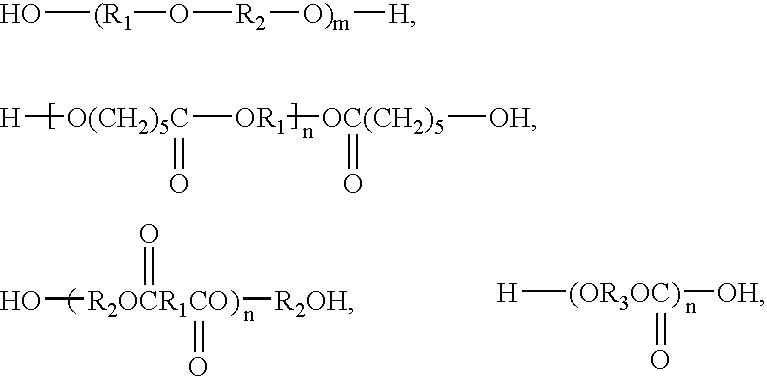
[O(CH2)5C]([H])([OR1][OC(CH2)5](=O)[OH])=O.[R2OCR1CO)](O)([R2OH])(=O)=O.[(OR3OC)]([H])([OH])=O.[(R1](O)O[R2][O)m][H]
